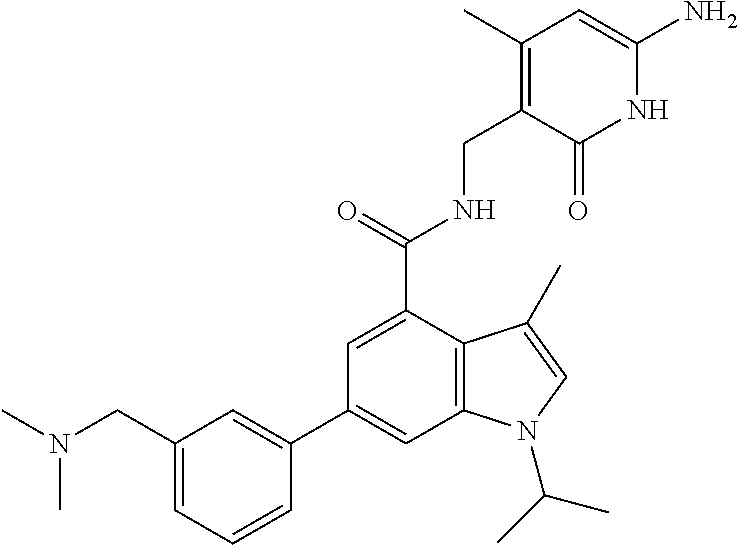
C1(C2=CC(CN(C)C)=CC=C2)=CC2=C(C(C(=O)NCC3=C(C)C=C(N)NC3=O)=C1)C(C)=CN2C(C)C
